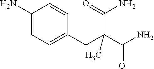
C1(N)=CC=C(CC(C(N)=O)(C(N)=O)C)C=C1
